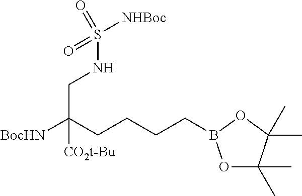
O1C(C)(C)C(C)(C)OB1CCCCC([BocHN])([CO2t-Bu])CNS(=O)([NHBoc])=O
